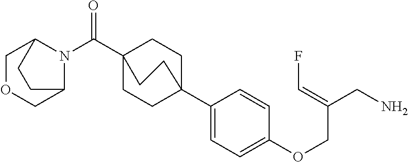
N1(C(C23CCC(C4=CC=C(OCC(CN)=CF)C=C4)(CC2)CC3)=O)C2COCC1CC2
